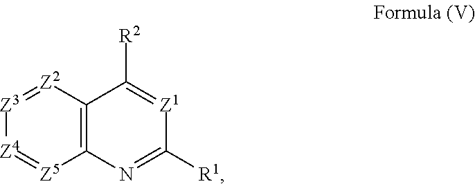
C12=C(N=C([R1])[Z1]=C1[R2])[Z5]=[Z4][Z3]=[Z2]2
